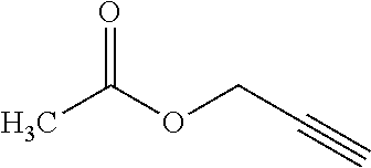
CC(OCC#C)=O
